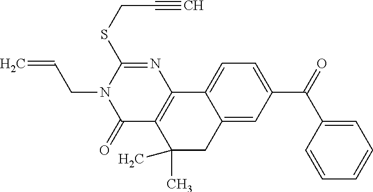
C(CN1C(=O)C2=C(N=C1SCC#C)C1=CC=C(C(=O)C3=CC=CC=C3)C=C1CC2(C)C)=C
